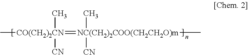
C[CO(CH2)2CN](=[NC(CH2)2COO(CH2CH2O)m](C)(C)[CN])(C)[CN]
